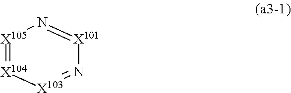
[X105]1=[X104][X103]=N[X101]=N1
